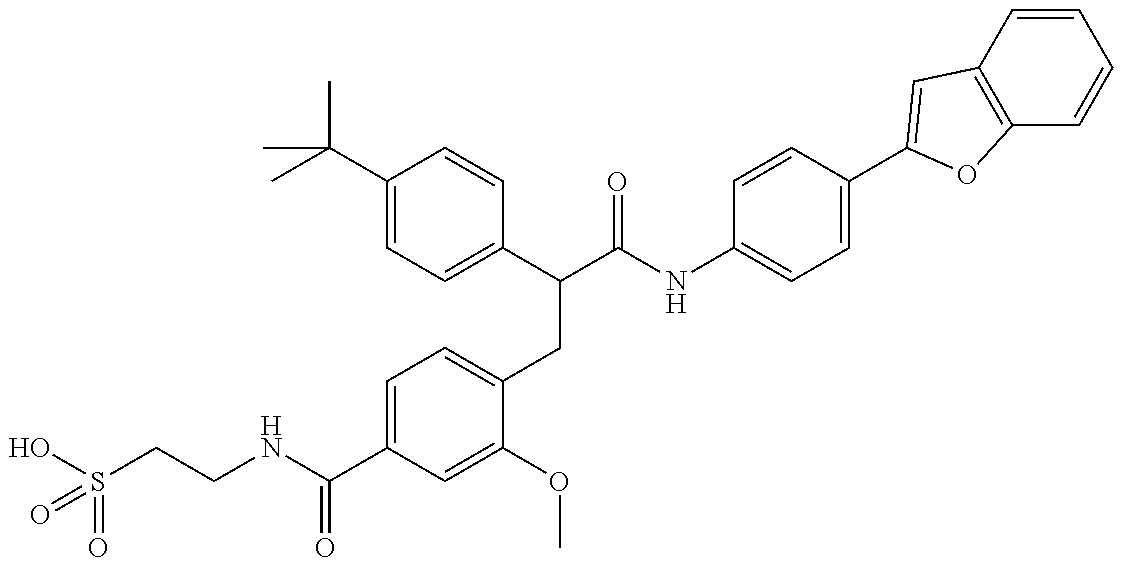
OS(CCNC(C1=CC=C(CC(C(NC2=CC=C(C3=CC4=C(C=CC=C4)O3)C=C2)=O)C2=CC=C(C(C)(C)C)C=C2)C(OC)=C1)=O)(=O)=O
